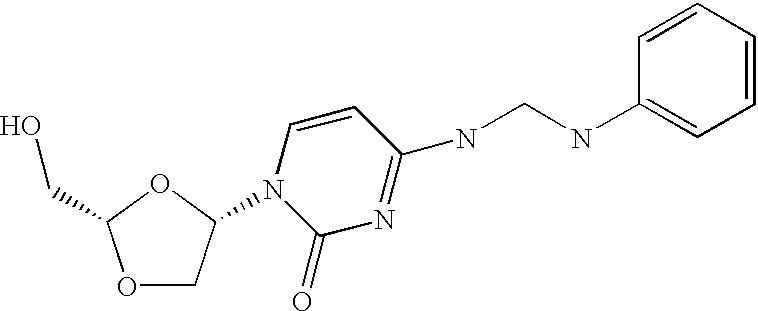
O1CC(N2C(=O)N=C(NCNC3=CC=CC=C3)C=C2)OC1CO
